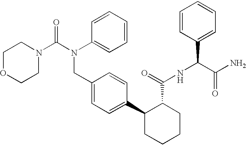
N1(C(N(C2=CC=CC=C2)CC2=CC=C(C3CCCCC3C(=O)NC(C(N)=O)C3=CC=CC=C3)C=C2)=O)CCOCC1
